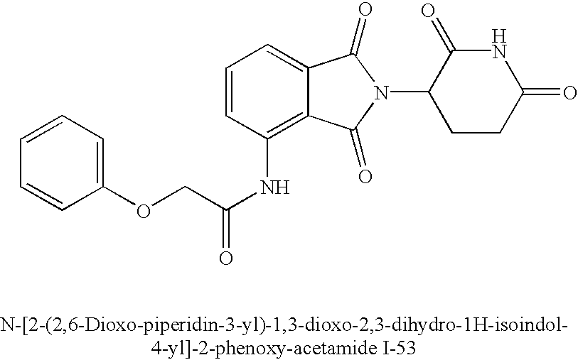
C1(=O)NC(=O)C(N2C(=O)C3=CC=CC(NC(COC4=CC=CC=C4)=O)=C3C2=O)CC1
